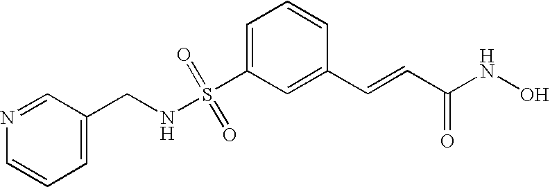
S(C1=CC=CC(C=CC(NO)=O)=C1)(NCC1=CC=CN=C1)(=O)=O
